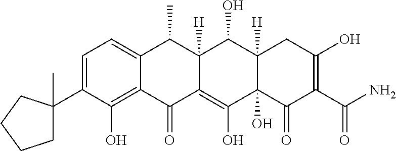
C1=C(C2(C)CCCC2)C(O)=C2C(=C1)C(C)C1([H])C(=C(O)C3(O)C([H])(C1O)CC(O)=C(C(N)=O)C3=O)C2=O
